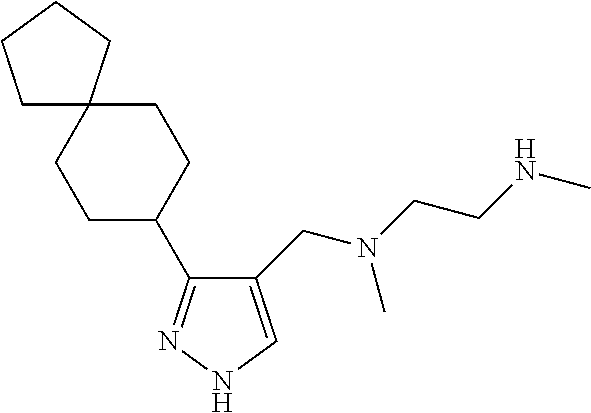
C1(CN(C)CCNC)=CNN=C1C1CCC2(CC1)CCCC2
